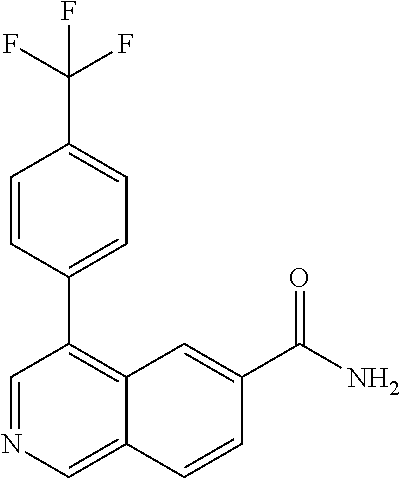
C1=CC(C2=C3C(=CN=C2)C=CC(C(N)=O)=C3)=CC=C1C(F)(F)F
